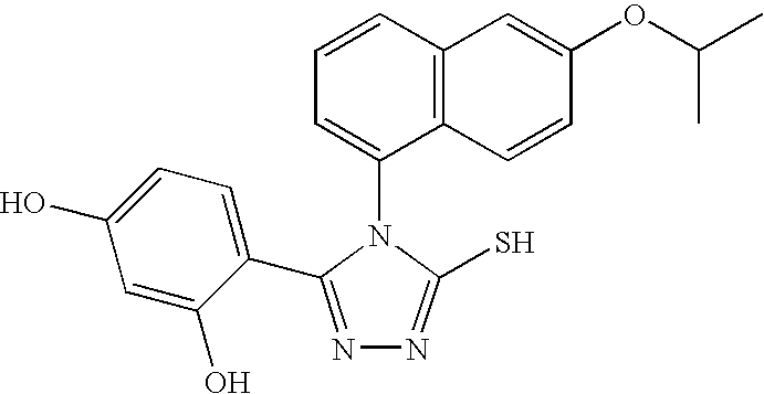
C1(N2C(S)=NN=C2C2=CC=C(O)C=C2O)=CC=CC2=C1C=CC(OC(C)C)=C2
